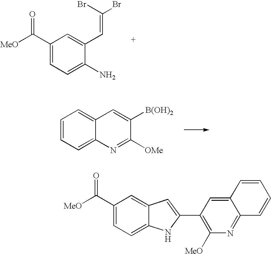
[MeO]C(C1=CC=C(N)C(C=C(Br)Br)=C1)=O.C1=CC=C2C(=C1)C=C([B(OH)2])C([OMe])=N2.[MeO]C(C1=CC=C2C(=C1)C=C(C1=C([MeO])N=C3C(=C1)C=CC=C3)N2)=O
